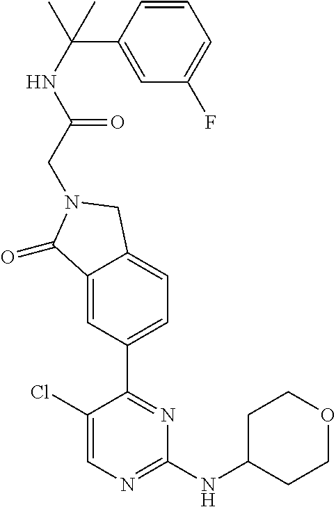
C1CC(NC2=NC=C(Cl)C(C3=CC=C4C(=C3)C(=O)N(CC(NC(C)(C3=CC(F)=CC=C3)C)=O)C4)=N2)CCO1
